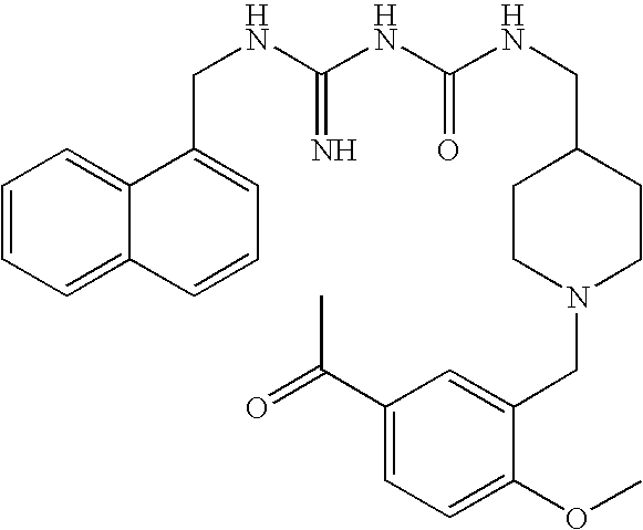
C1=CC=C2C(=C1)C(CNC(NC(NCC1CCN(CC3=CC(C(=O)C)=CC=C3OC)CC1)=O)=N)=CC=C2
